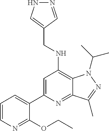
C1=CN=C(OCC)C(C2=CC(NCC3=CNN=C3)=C3C(=N2)C(C)=NN3C(C)C)=C1
